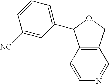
C1([NC])=CC(C2C3=C(C=NC=C3)CO2)=CC=C1
